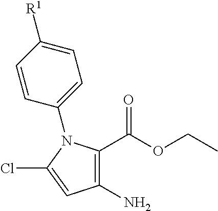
C1(C(OCC)=O)=C(N)C=C(Cl)N1C1=CC=C([R1])C=C1
